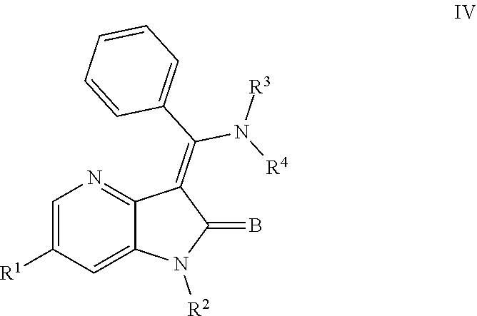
C1=C([R1])C=C2C(=N1)C(=C(C1=CC=CC=C1)N([R4])[R3])C(=B)N2[R2]
